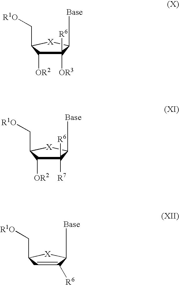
C1([OR3])([R6])C([OR2])C(C[R1O])[X]C1[Base].C1([R6])([R7])C([OR2])C(C[R1O])[X]C1[Base].C1([R6])=CC(C[R1O])[X]C1[Base]
